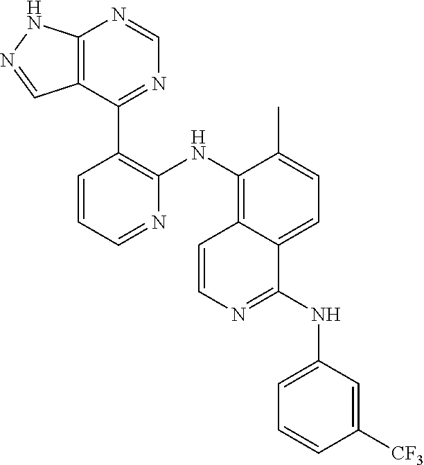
C12=C(C(C3=C(NC4=C5C(=CC=C4C)C(NC4=CC=CC([CF3])=C4)=NC=C5)N=CC=C3)=NC=N1)C=NN2
